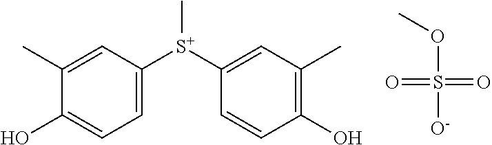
C1(C)=CC([S+](C2=CC(C)=C(O)C=C2)C)=CC=C1O.O=S(=O)(OC)[O-]
